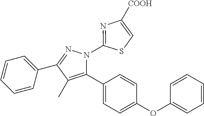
C1=CC=C(C2=NN(C3=NC([COOH])=CS3)C(C3=CC=C(OC4=CC=CC=C4)C=C3)=C2C)C=C1
